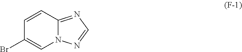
C1=CC2=NC=NN2C=C1Br
